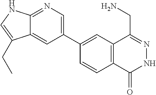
C1(C2=CN=C3C(=C2)C(CC)=CN3)=CC2=C(C=C1)C(=O)NN=C2CN
